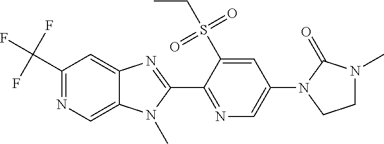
C1(C(F)(F)F)=NC=C2C(=C1)N=C(C1=NC=C(N3C(=O)N(C)CC3)C=C1S(CC)(=O)=O)N2C
